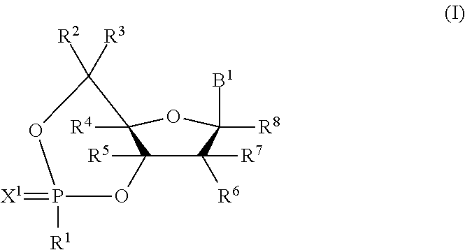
C1([R7])([R6])C2([R5])C([R4])(OC1([B1])[R8])C([R2])([R3])OP(=[X1])([R1])O2
